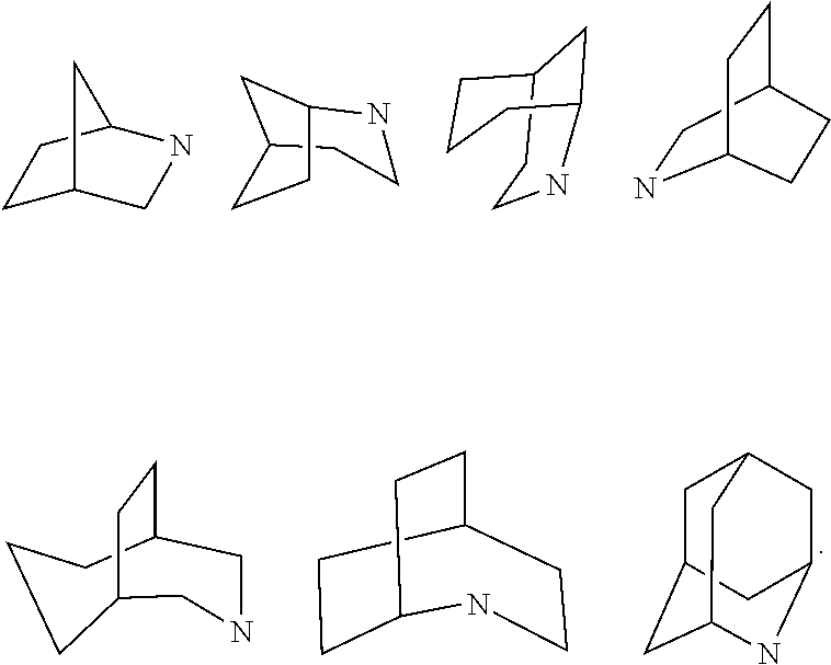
C1C2CNC(C1)C2.C1CNC2CC1CC2.C1NC2CCCC(C1)C2.N1CC2CCC1CC2.C1C2CC3NC(CC1C3)C2.C1C2CCC(CC1)CNC2.C1CC2CCC1NCC2
